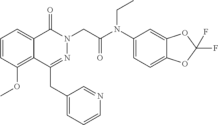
C1=CC(OC)=C2C(=C1)C(=O)N(CC(N(C1=CC=C3C(=C1)OC(F)(F)O3)CC)=O)N=C2CC1=CC=CN=C1
